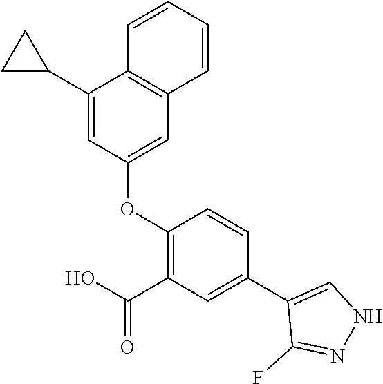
C1(C2CC2)=CC(OC2=C(C(O)=O)C=C(C3=CNN=C3F)C=C2)=CC2=C1C=CC=C2
